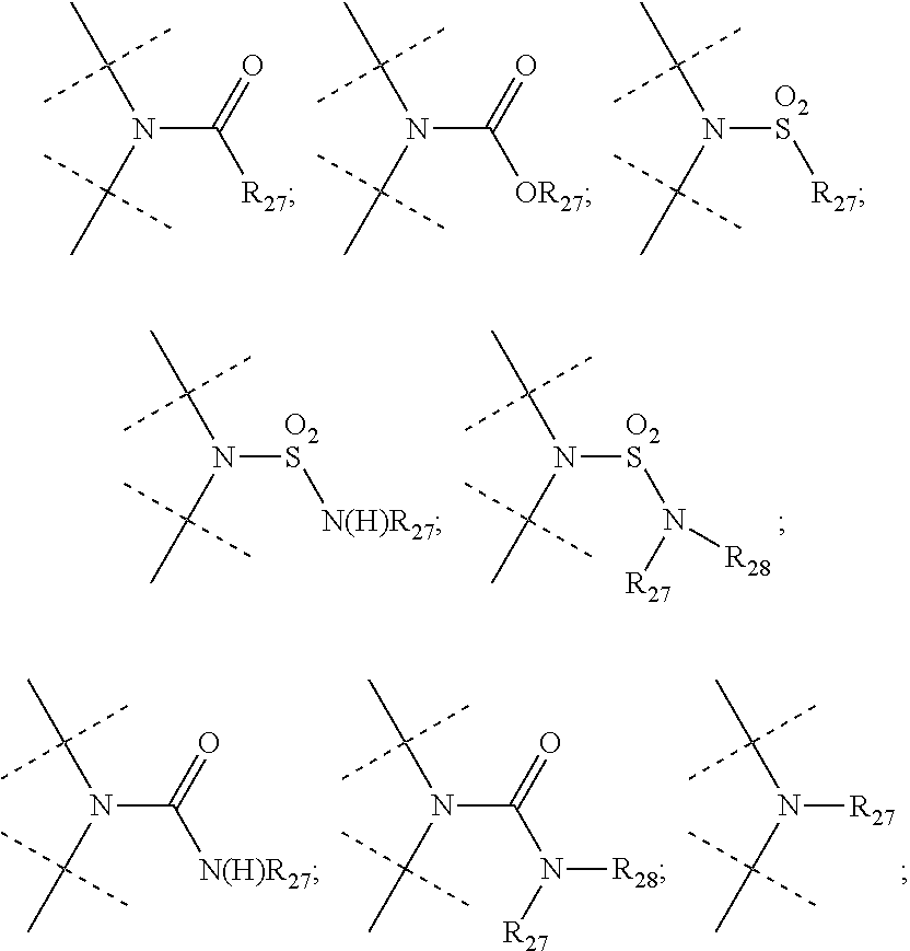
N(C(=O)[R27])(C(C)(C)C)C(C)(C)C.N(C(=O)[OR27])(C(C)(C)C)C(C)(C)C.N([O2S][R27])(C(C)(C)C)C(C)(C)C.N([O2S]N([R27])[R28])(C(C)(C)C)C(C)(C)C.N([O2S][N(H)R27])(C(C)(C)C)C(C)(C)C.N(C([N(H)R27])=O)(C(C)(C)C)C(C)(C)C.N(C(N([R27])[R28])=O)(C(C)(C)C)C(C)(C)C.N(C(C)(C)C)(C(C)(C)C)[R27]
